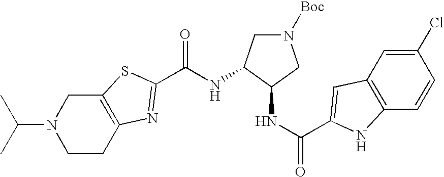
N(C(=O)C1=NC2=C(CN(C(C)C)CC2)S1)C1CN([Boc])CC1NC(=O)C1=CC2=C(C=CC(Cl)=C2)N1
